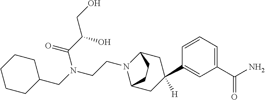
C1C(CN(CCN2C3CC(C4=CC(C(N)=O)=CC=C4)([H])CC2CC3)C(=O)C(O)CO)CCCC1
